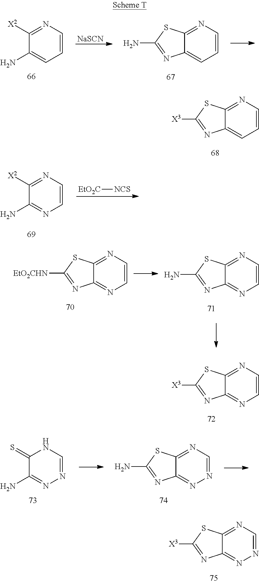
C1=CN=C([X2])C(N)=C1.[NaSCN].C1=CN=C2C(=C1)N=C(N)S2.C1=CN=C2C(=C1)N=C([X3])S2.C1=CN=C([X2])C(N)=N1.[EtO2C][NCS].C1=CN=C2C(=N1)N=C([EtO2CHN])S2.C1=CN=C2C(=N1)N=C(N)S2.C1=CN=C2C(=N1)N=C([X3])S2.C1(=S)C(N)=NN=CN1.N1=CN=C2C(=N1)N=C(N)S2.N1=CN=C2C(=N1)N=C([X3])S2
